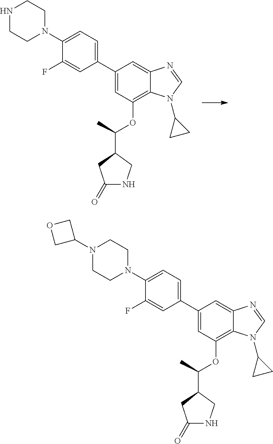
N1CCN(C2=CC=C(C3=CC(OC(C4CC(=O)NC4)C)=C4C(=C3)N=CN4C3CC3)C=C2F)CC1.N1(C2COC2)CCN(C2=CC=C(C3=CC(OC(C4CC(=O)NC4)C)=C4C(=C3)N=CN4C3CC3)C=C2F)CC1
